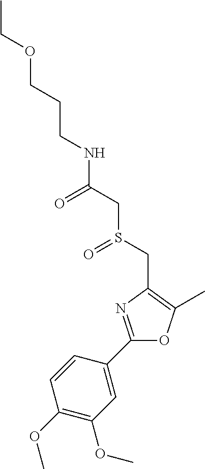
C(CCOCC)NC(CS(CC1=C(C)OC(C2=CC(OC)=C(OC)C=C2)=N1)=O)=O
